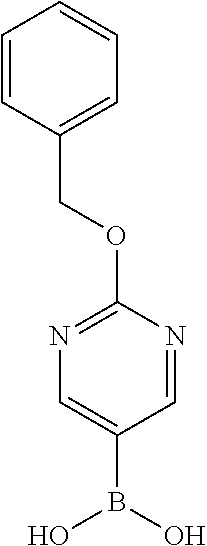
N1=C(OCC2=CC=CC=C2)N=CC(B(O)O)=C1
